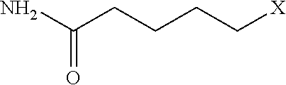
C(CCCC[X])(N)=O
